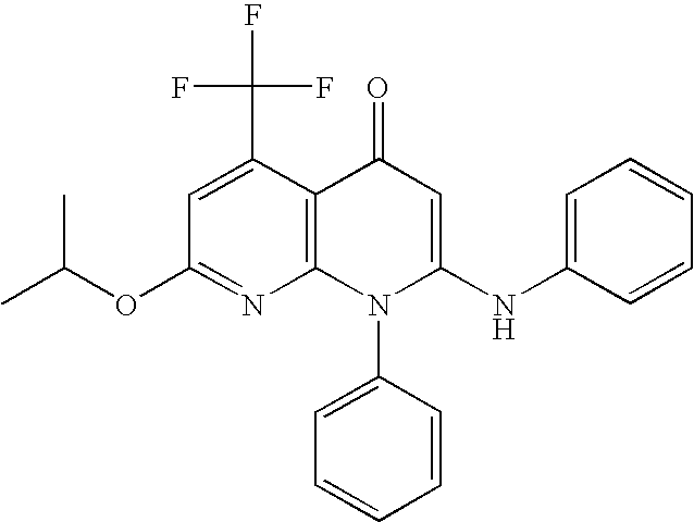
C1(OC(C)C)=NC2=C(C(C(F)(F)F)=C1)C(=O)C=C(NC1=CC=CC=C1)N2C1=CC=CC=C1
